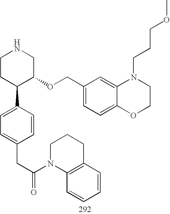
C1CC(C2=CC=C(CC(N3C4=C(CCC3)C=CC=C4)=O)C=C2)C(OCC2=CC=C3C(=C2)N(CCCOC)CCO3)CN1
